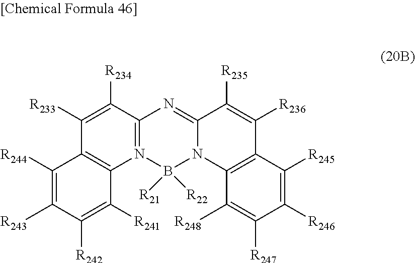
C12=N(B([R21])([R22])N3C(=N1)C([R235])=C([R236])C1=C3C([R248])=C([R247])C([R246])=C1[R245])C1=C(C([R233])=C2[R234])C([R244])=C([R243])C([R242])=C1[R241]
